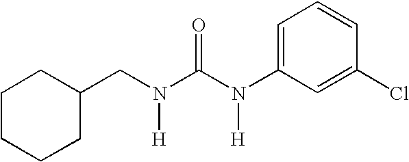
C1CCCC(CN(C(N(C2=CC=CC(Cl)=C2)[H])=O)[H])C1
